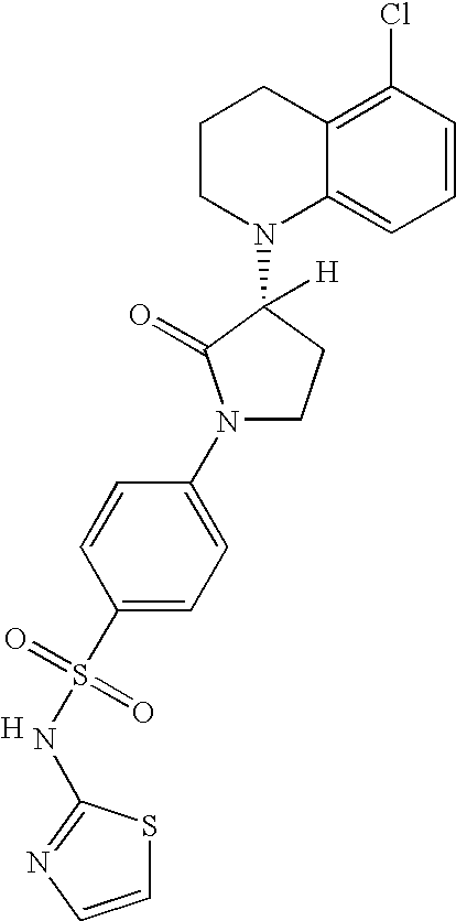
C1CN(C2([H])C(=O)N(C3=CC=C(S(=O)(=O)NC4=NC=CS4)C=C3)CC2)C2=CC=CC(Cl)=C2C1.[H]
